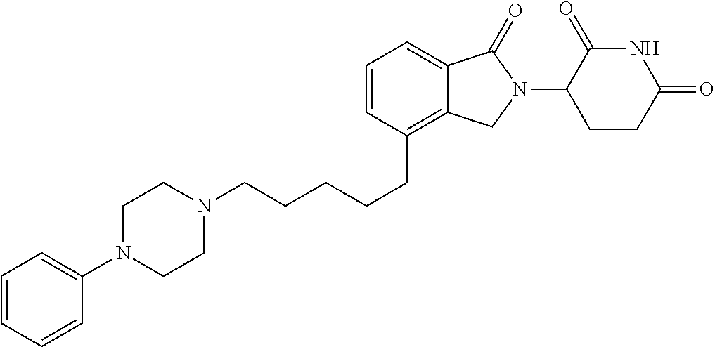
C1N(CCCCCC2=C3C(=CC=C2)C(=O)N(C2C(=O)NC(=O)CC2)C3)CCN(C2=CC=CC=C2)C1
